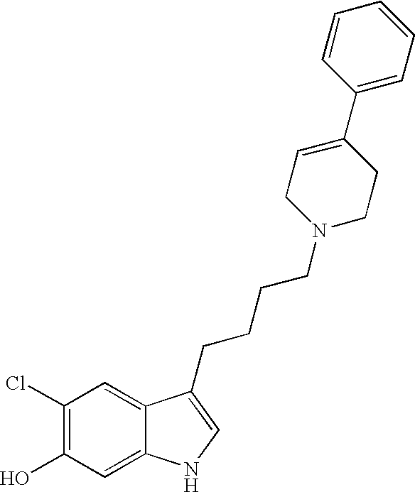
C1(Cl)=C(O)C=C2C(=C1)C(CCCCN1CCC(C3=CC=CC=C3)=CC1)=CN2
